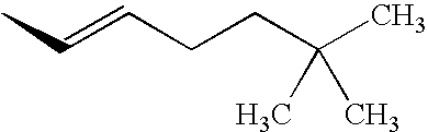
C(=CCCC(C)(C)C)C
